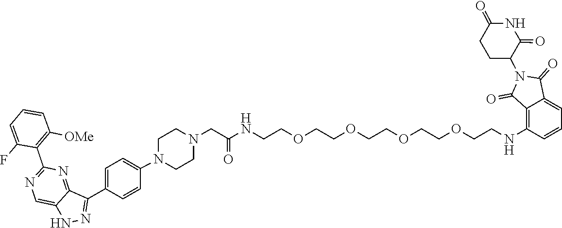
C1CN(C2=CC=C(C3=NNC4=CN=C(C5=C([OMe])C=CC=C5F)N=C34)C=C2)CCN1CC(=O)NCCOCCOCCOCCOCCNC1=C2C(=O)N(C3CCC(=O)NC3=O)C(=O)C2=CC=C1
